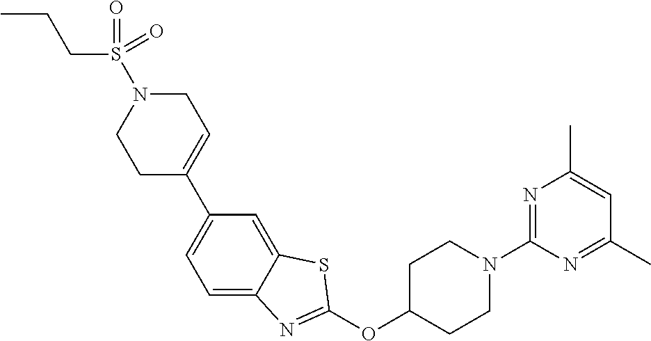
C1C(C2=CC=C3C(=C2)SC(OC2CCN(C4=NC(C)=CC(C)=N4)CC2)=N3)=CCN(S(=O)(CCC)=O)C1
